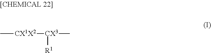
C[CX1X2][CX3]([R1])C
